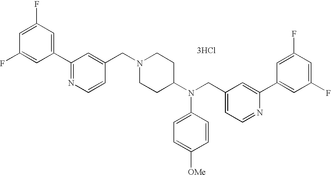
C1(F)=CC(F)=CC(C2=NC=CC(CN3CCC(N(CC4=CC=NC(C5=CC(F)=CC(F)=C5)=C4)C4=CC=C([OMe])C=C4)CC3)=C2)=C1.[3HCl]
